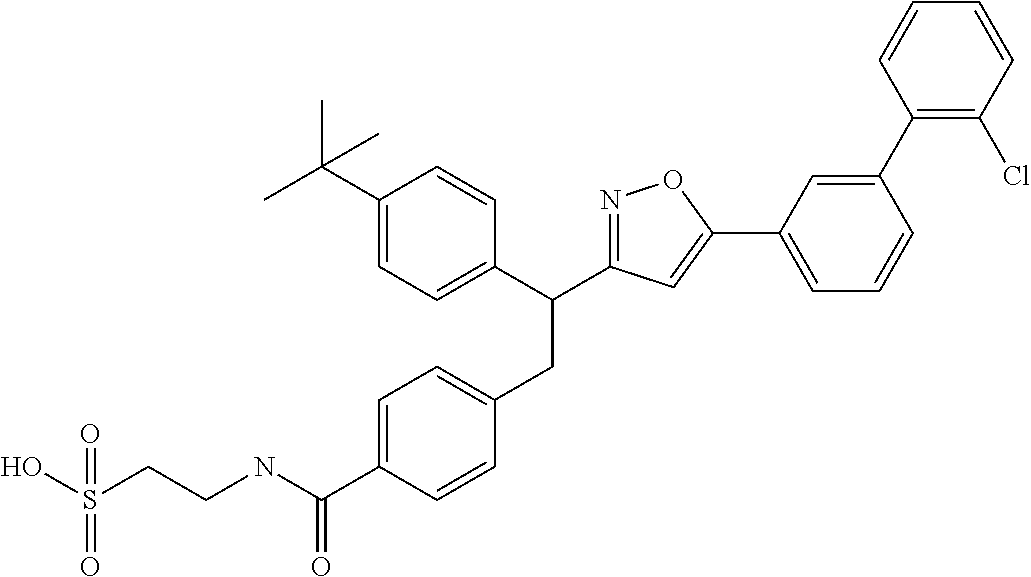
C1=C(C(NCCS(O)(=O)=O)=O)C=CC(CC(C2=CC=C(C(C)(C)C)C=C2)C2=NOC(C3=CC=CC(C4=C(Cl)C=CC=C4)=C3)=C2)=C1
